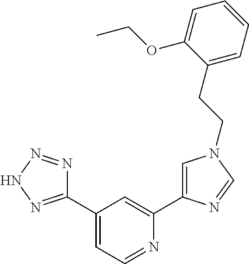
C1(C2=NNN=N2)=CC=NC(C2=CN(CCC3=CC=CC=C3OCC)C=N2)=C1
